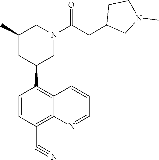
C1(C)CC(C2=C3C(=C(C#N)C=C2)N=CC=C3)CN(C(CC2CN(C)CC2)=O)C1
